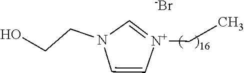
C1=C[N+](CC)=CN1CCO.[-Br]
